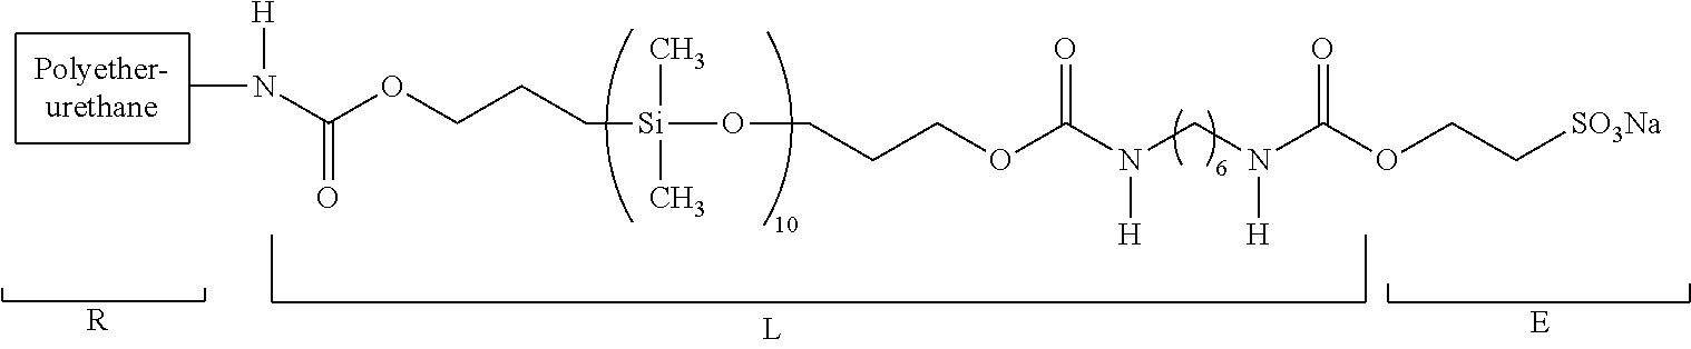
CN([H])C(OCCC[Si](C)(C)OCCCOC(N(CN(C(OCC[SO3Na])=O)[H])[H])=O)=O.[R].[E]
